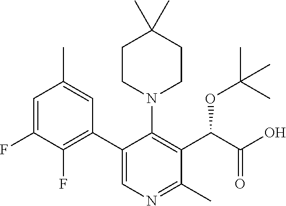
C1=C(F)C(F)=C(C2=CN=C(C)C(C(C(O)=O)OC(C)(C)C)=C2N2CCC(C)(C)CC2)C=C1C
